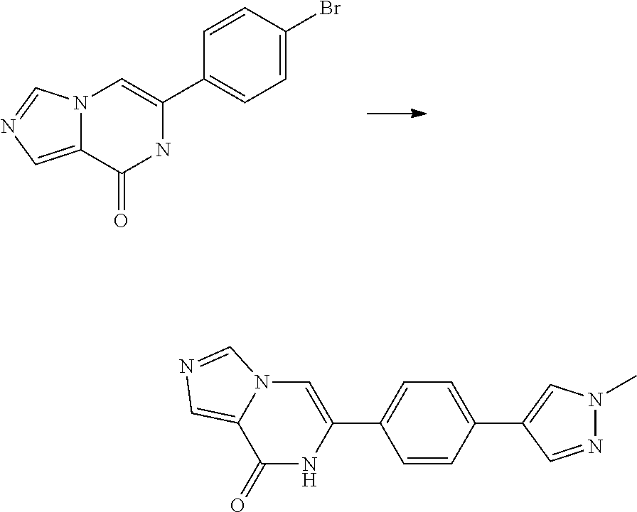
N12C(=CN=C1)C(=O)NC(C1=CC=C(Br)C=C1)=C2.C1(=O)NC(C2=CC=C(C3=CN(C)N=C3)C=C2)=CN2C1=CN=C2
